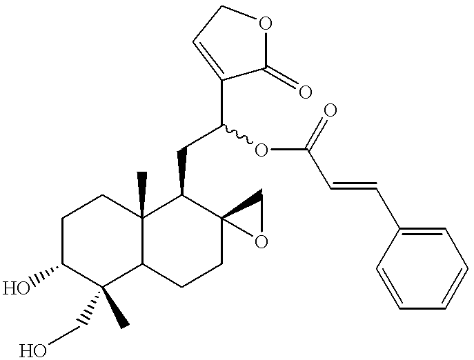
C1C(O)C(CO)(C)C2C(C)(C1)C(CC(C1=CCOC1=O)OC(=O)C=CC1=CC=CC=C1)C1(CC2)CO1
